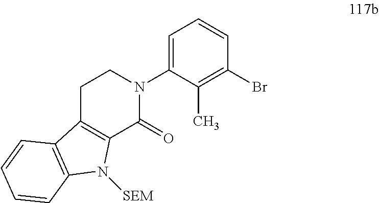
C1=C(N2CCC3=C(C2=O)N([SEM])C2=C3C=CC=C2)C(C)=C(Br)C=C1
